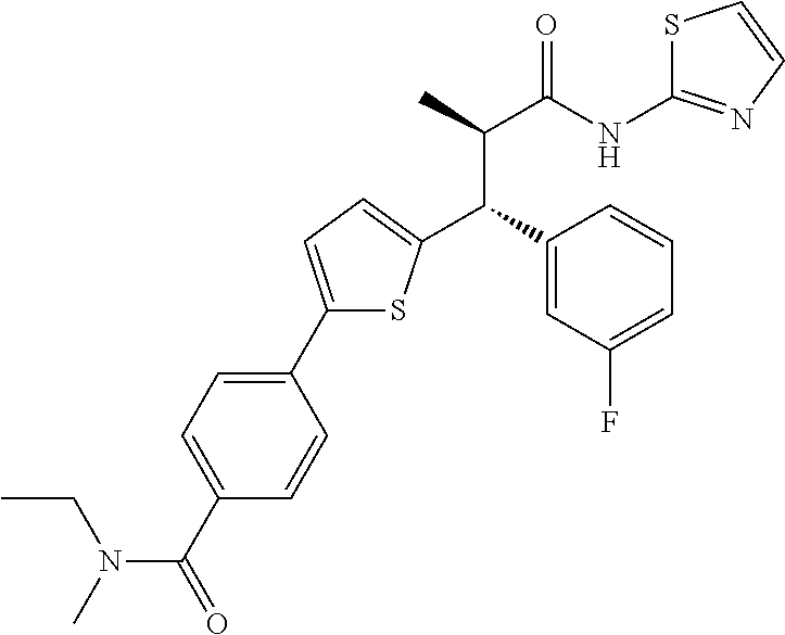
C1(C2=CC=C(C(C3=CC(F)=CC=C3)C(C)C(NC3=NC=CS3)=O)S2)=CC=C(C(=O)N(CC)C)C=C1
